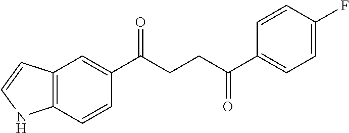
C12=C(C=CC(C(CCC(C3=CC=C(F)C=C3)=O)=O)=C1)NC=C2
